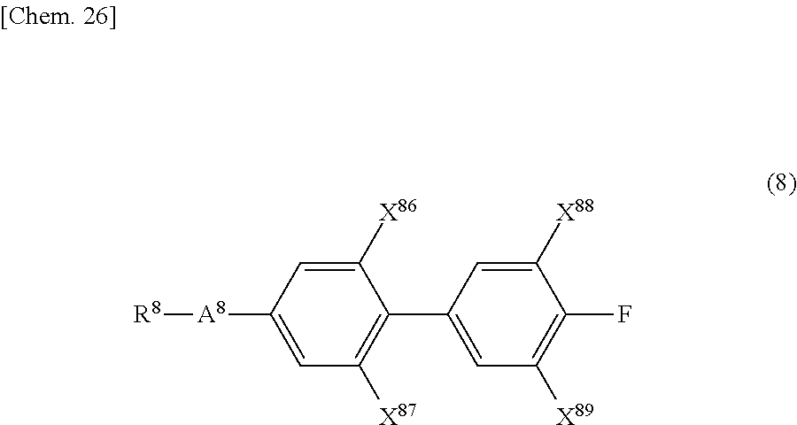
C1=C([A8][R8])C=C([X86])C(C2=CC([X89])=C(F)C([X88])=C2)=C1[X87]
